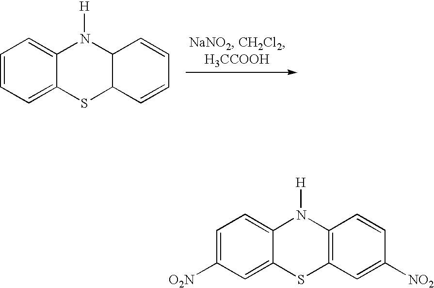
C1=CC=C2C(=C1)N([H])C1C(S2)C=CC=C1.C1=C([O2N])C=C2C(=C1)N([H])C1=C(S2)C=C([NO2])C=C1
